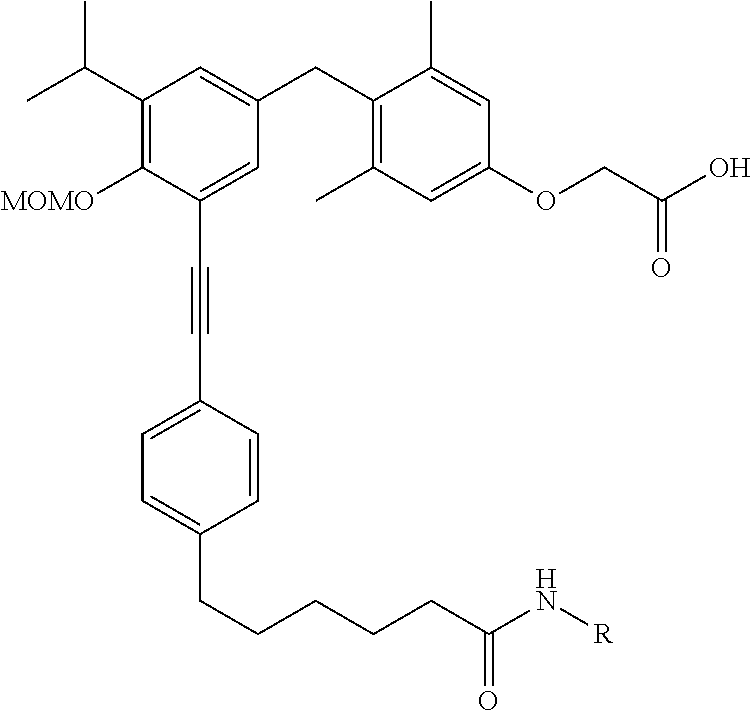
C1(C(C)C)=C([MOMO])C(C#CC2=CC=C(CCCCCC(N[R])=O)C=C2)=CC(CC2=C(C)C=C(OCC(O)=O)C=C2C)=C1
